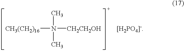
[CH3(CH2)16]N([CH2CH2OH])(C)C.[[H2PO4]-]
